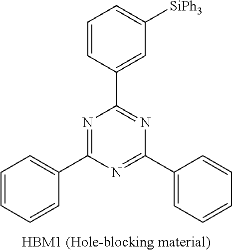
N1=C(C2=CC=CC=C2)N=C(C2=CC=CC=C2)N=C1C1=CC([SiPh3])=CC=C1
